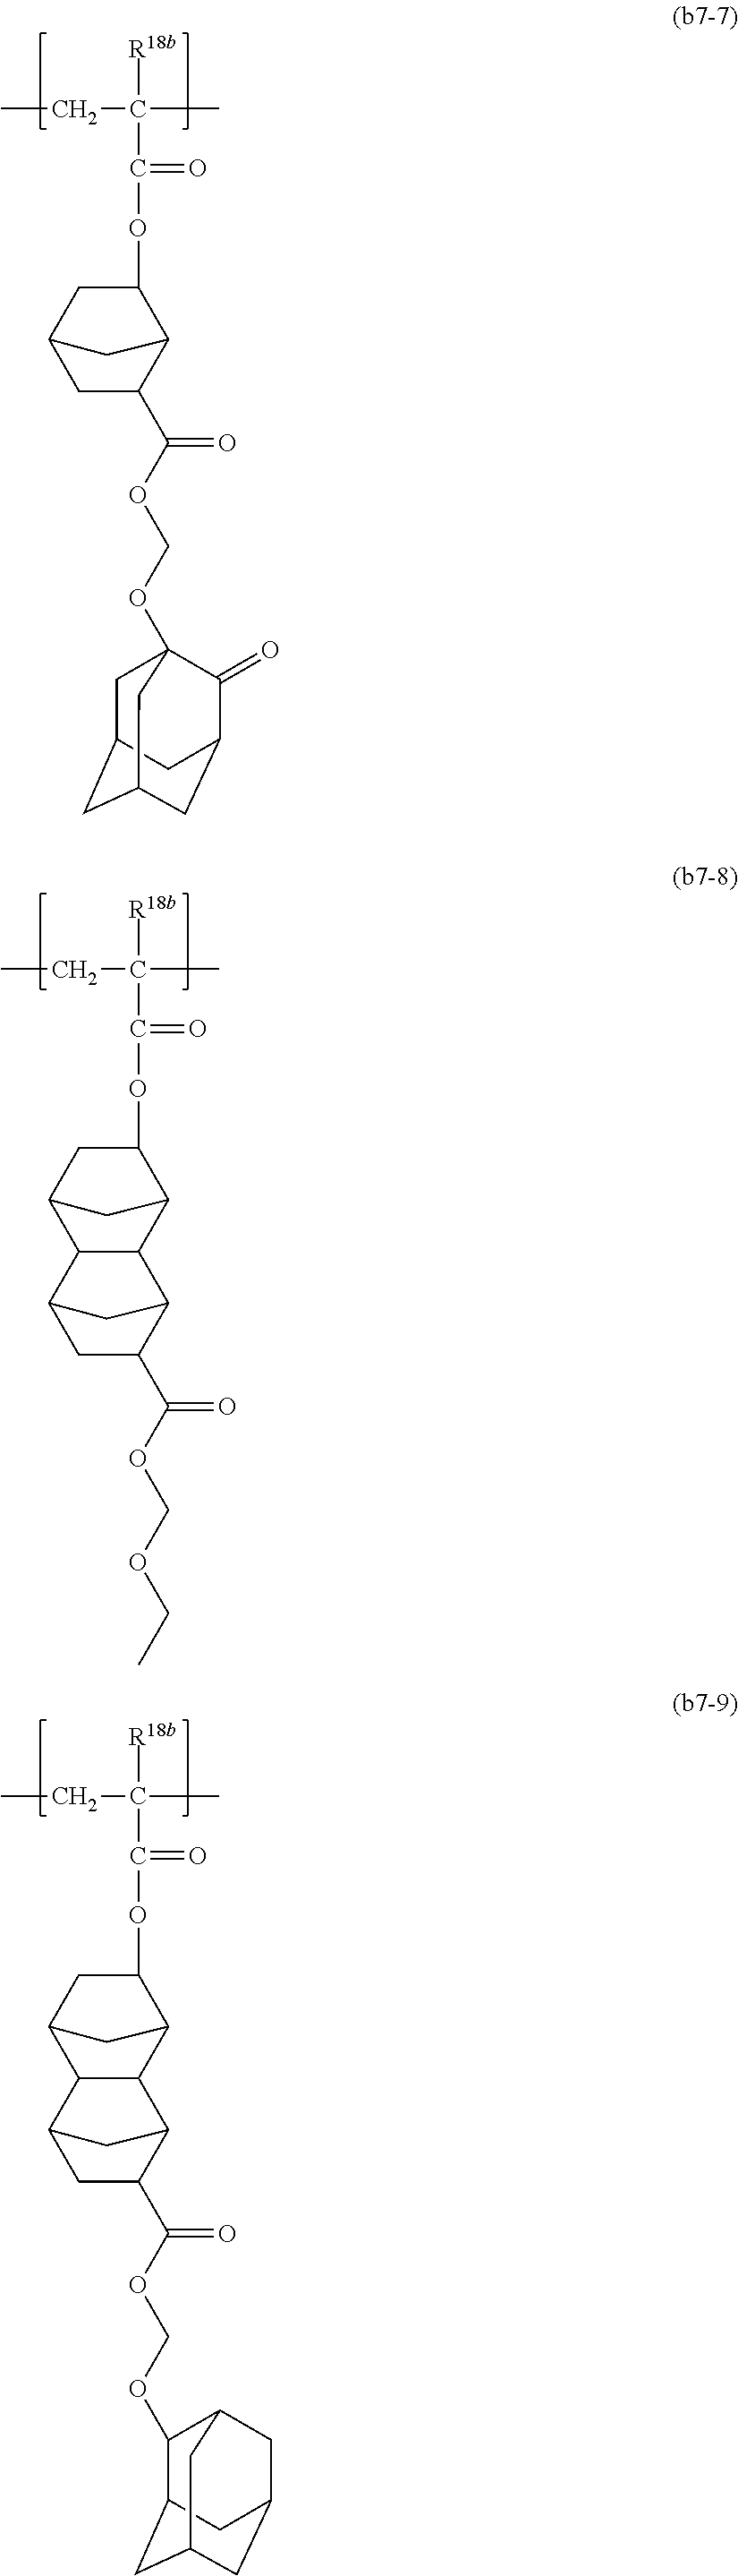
CCC(C)([R18b])C(=O)OC1CC2CC(C(OCOC34CC5CC(CC(C3=O)C5)C4)=O)C1C2.CCC(C)([R18b])C(=O)OC1CC2C3C(C1C2)C1C(C(OCOCC)=O)CC3C1.CCC(C)([R18b])C(=O)OC1CC2C3C(C1C2)C1C(C(OCOC2C4CC5CC(CC2C5)C4)=O)CC3C1
